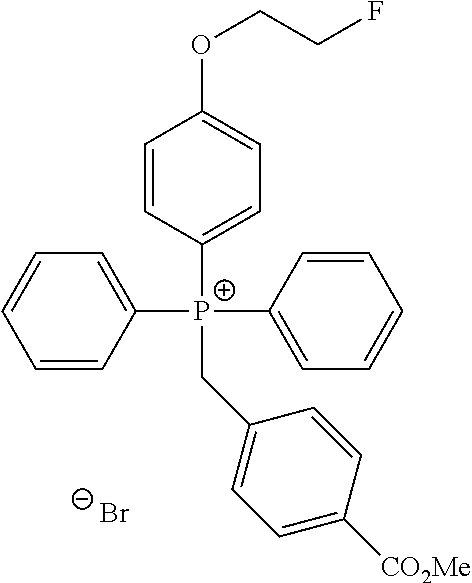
C1([P+](C2=CC=CC=C2)(C2=CC=CC=C2)CC2=CC=C([CO2Me])C=C2)=CC=C(OCCF)C=C1.[Br-]
